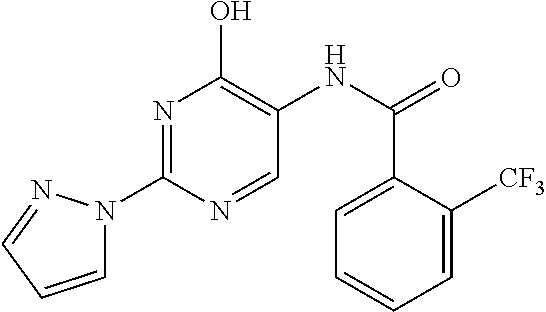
N1=C(N2C=CC=N2)N=CC(NC(=O)C2=CC=CC=C2[CF3])=C1O
